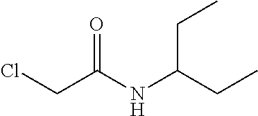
ClCC(NC(CC)CC)=O
